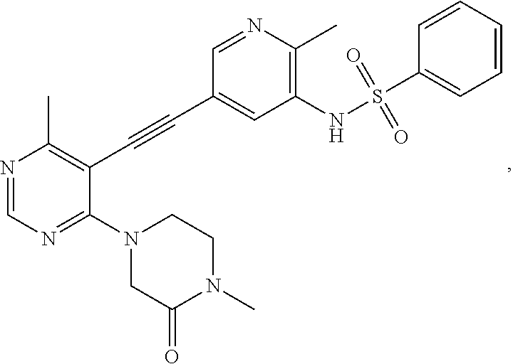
N1=CN=C(N2CC(=O)N(C)CC2)C(C#CC2=CC(NS(=O)(=O)C3=CC=CC=C3)=C(C)N=C2)=C1C
